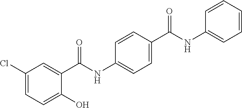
C1(Cl)=CC=C(O)C(C(NC2=CC=C(C(NC3=CC=CC=C3)=O)C=C2)=O)=C1
